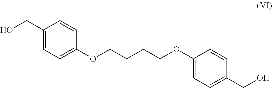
C1(CO)=CC=C(OCCCCOC2=CC=C(CO)C=C2)C=C1
